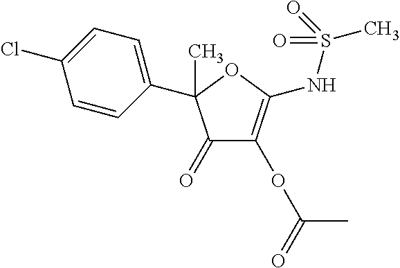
C1=CC(C2(C)C(=O)C(OC(=O)C)=C(NS(=O)(=O)C)O2)=CC=C1Cl
